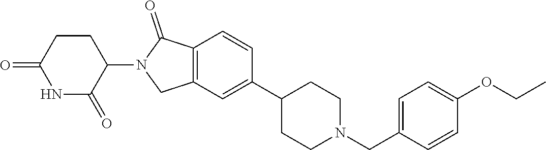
C1=CC2=C(C=C1C1CCN(CC3=CC=C(OCC)C=C3)CC1)CN(C1C(=O)NC(=O)CC1)C2=O
